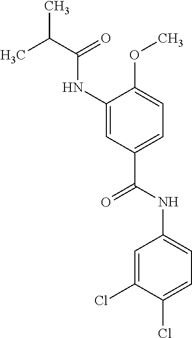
CC(C(NC1=CC(C(=O)NC2=CC=C(Cl)C(Cl)=C2)=CC=C1OC)=O)C
